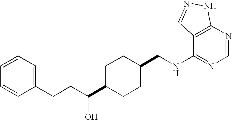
C1(CCC(C2CCC(CNC3=NC=NC4=C3C=NN4)CC2)O)=CC=CC=C1
